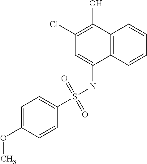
C1(Cl)=C(O)C2=C(C(NS(C3=CC=C(OC)C=C3)(=O)=O)=C1)C=CC=C2
